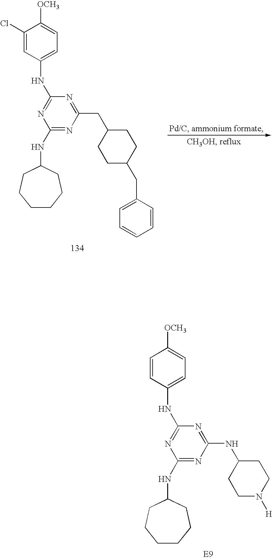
C1=CC(NC2=NC(NC3CCCCCC3)=NC(NC3CCN([H])CC3)=N2)=CC=C1[OCH3].C1(Cl)=CC(NC2=NC(NC3CCCCCC3)=NC(CC3CCC(CC4=CC=CC=C4)CC3)=N2)=CC=C1[OCH3]
